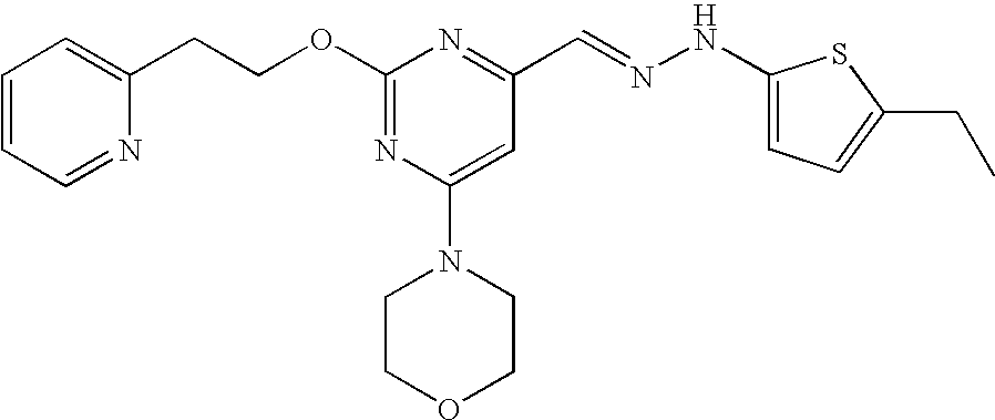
C(COC1=NC(N2CCOCC2)=CC(C=NNC2=CC=C(CC)S2)=N1)C1=CC=CC=N1
